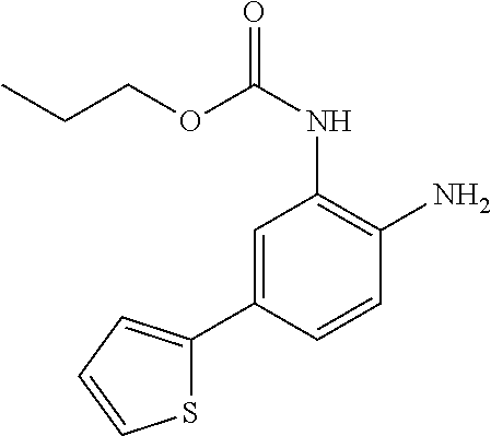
C(COC(NC1=C(N)C=CC(C2=CC=CS2)=C1)=O)C
